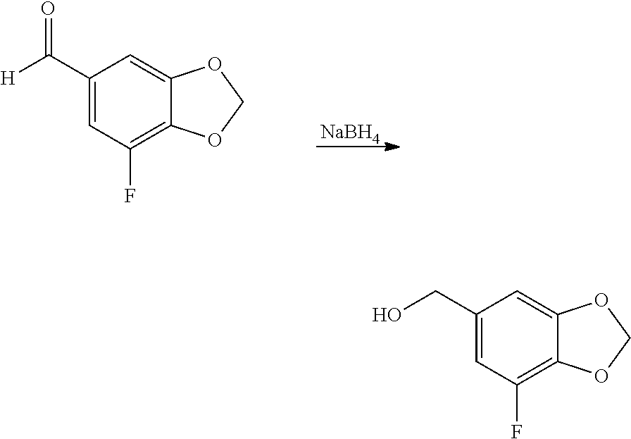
C12=CC(CO)=CC(F)=C1OCO2.C12=CC(C([H])=O)=CC(F)=C1OCO2.[NaBH4]
